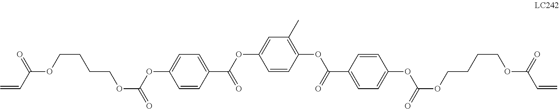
C=CC(=O)OCCCCOC(=O)OC1=CC=C(C(OC2=CC(C)=C(OC(=O)C3=CC=C(OC(=O)OCCCCOC(=O)C=C)C=C3)C=C2)=O)C=C1
